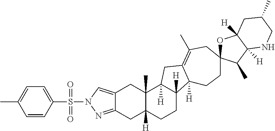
C12=NN(S(C3=CC=C(C)C=C3)(=O)=O)C=C1CC1(C)C([H])(C2)CCC2([H])C1([H])CC1=C(C)CC3(CCC21[H])OC1([H])C([H])(C3C)NCC(C)C1
